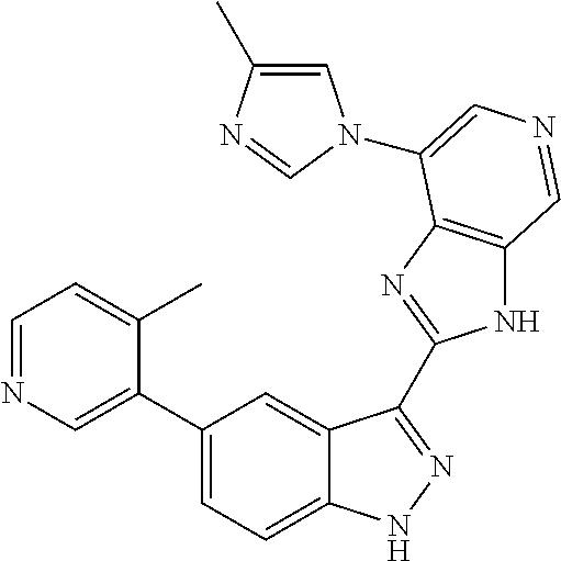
C1=C(C)N=CN1C1=CN=CC2=C1N=C(C1=NNC3=CC=C(C4=CN=CC=C4C)C=C31)N2
